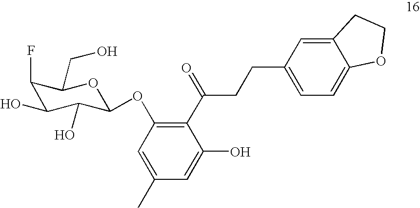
C1(F)C(O)C(O)C(OC2=C(C(CCC3=CC=C4C(=C3)CCO4)=O)C(O)=CC(C)=C2)OC1CO
